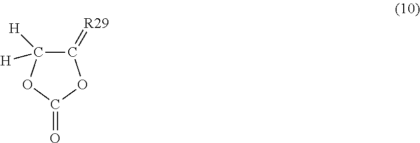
C1(=[R29])C([H])([H])OC(=O)O1
